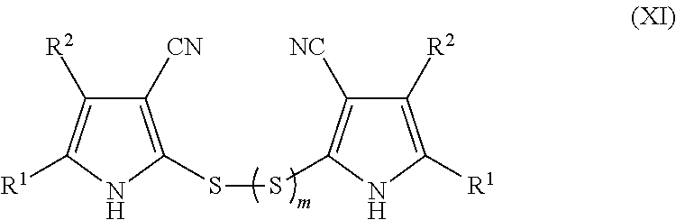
C1([CN])=C(SSC2=C([NC])C([R2])=C([R1])N2)NC([R1])=C1[R2]
